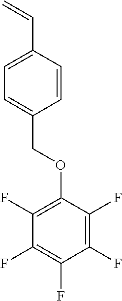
C1=CC(C=C)=CC=C1COC1=C(F)C(F)=C(F)C(F)=C1F
